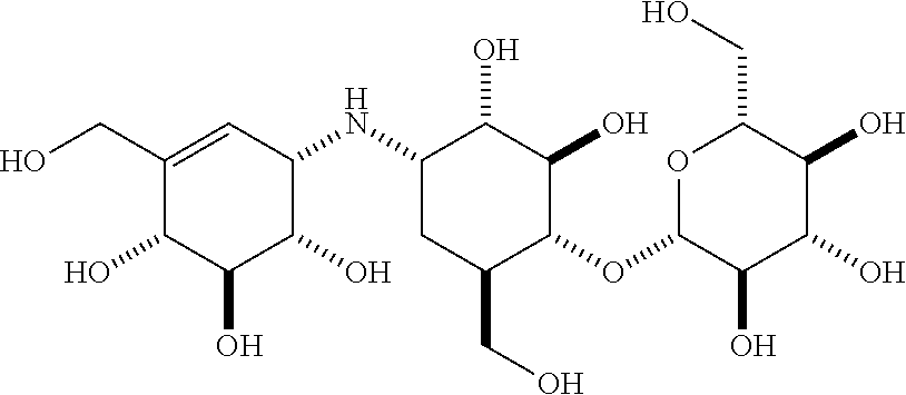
OCC1=CC(NC2CC(CO)C(OC3OC(CO)C(O)C(O)C3O)C(O)C2O)C(O)C(O)C1O
